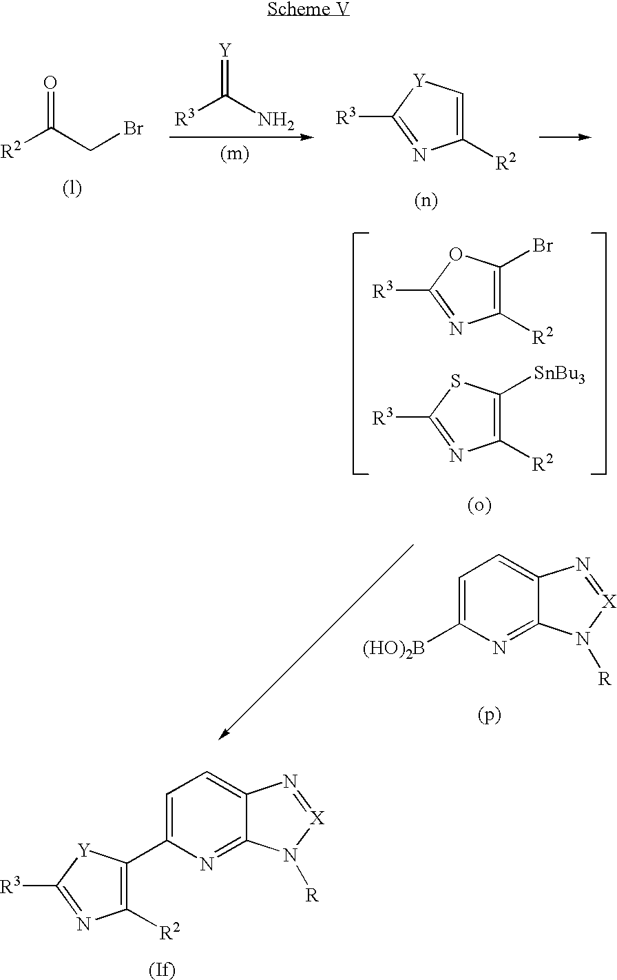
C1=C(C2=C([R2])N=C([R3])[Y]2)N=C2C(=C1)N=[X]N2[R].[R2]C(CBr)=O.C1([R2])=C[Y]C([R3])=N1.[R3]C(N)=[Y].C1=C([(HO)2B])N=C2C(=C1)N=[X]N2[R].C1([R2])=C(Br)OC([R3])=N1.C1([R2])=C([SnBu3])SC([R3])=N1
